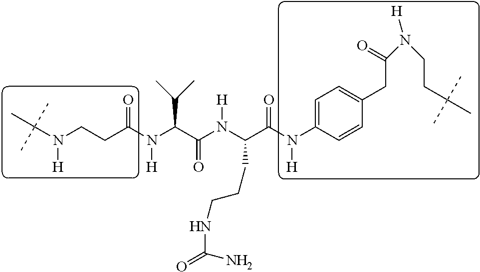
C(N(CCC(N(C(C(N(C(C(N(C1=CC=C(CC(N(CCC(C)(C)C)[H])=O)C=C1)[H])=O)CCCNC(=O)N)[H])=O)C(C)C)[H])=O)[H])(C)(C)C
